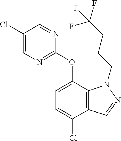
C1(Cl)=CN=C(OC2=CC=C(Cl)C3=C2N(CCCC(F)(F)F)N=C3)N=C1
